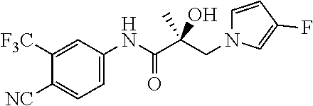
N1(CC(C(NC2=CC=C([NC])C([F3C])=C2)=O)(O)C)C=C(F)C=C1
